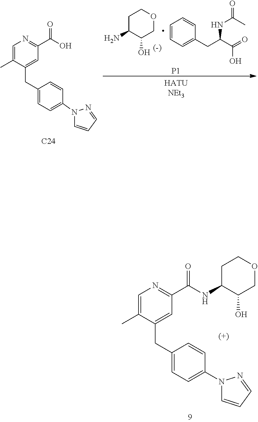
NC1C(O)COCC1.C1=CC=C(CC(C(=O)O)NC(=O)C)C=C1.[P1].C1=C(C)C(CC2=CC=C(N3C=CC=N3)C=C2)=CC(C(O)=O)=N1.[C24].C1=C(C)C(CC2=CC=C(N3C=CC=N3)C=C2)=CC(C(NC2C(O)COCC2)=O)=N1
